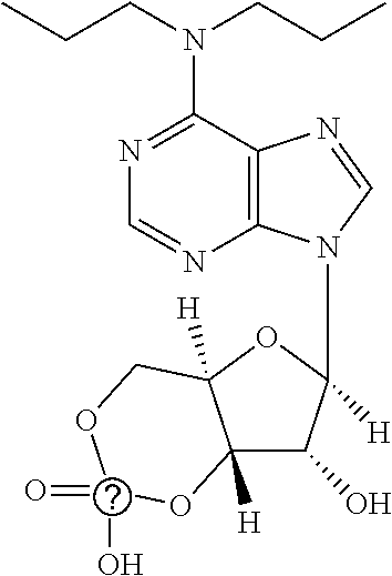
C12=C(C(N(CCC)CCC)=NC=N1)N=CN2C1([H])C(O)C2([H])C([H])(O1)COC(=O)(O)O2
